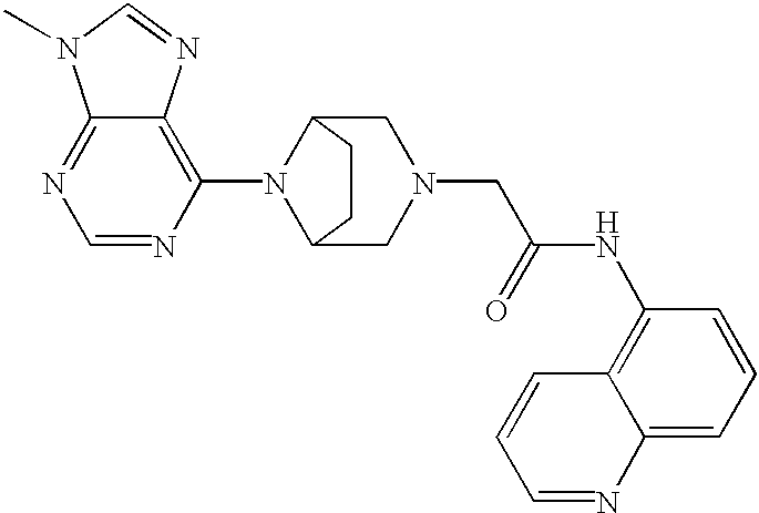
C1=NC(N2C3CN(CC(NC4=C5C(=CC=C4)N=CC=C5)=O)CC2CC3)=C2C(=N1)N(C)C=N2
